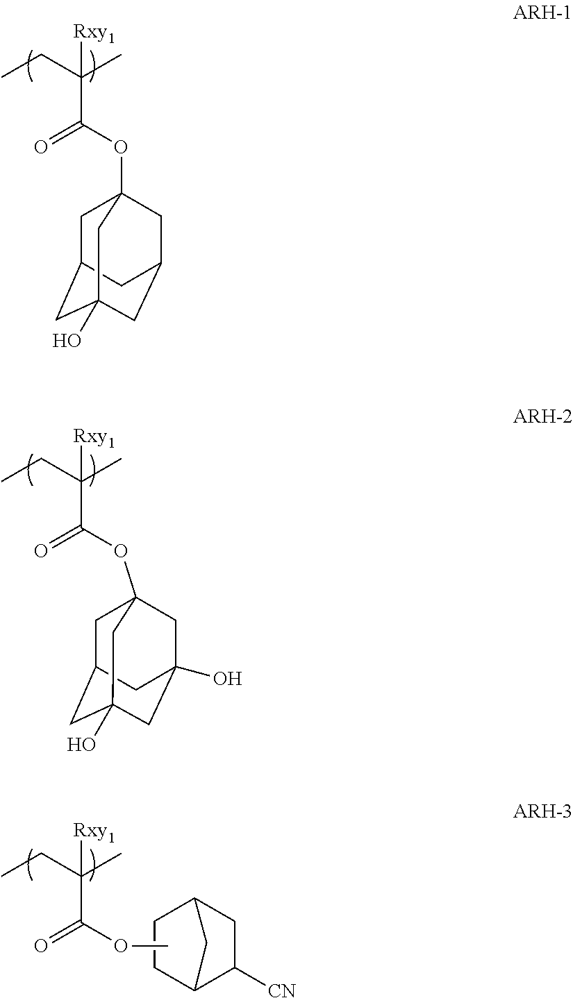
C1C2CC3(O)CC(CC1(OC(C(C)(CC)[Rxy1])=O)C3)C2.C1C2CC3(O)CC(O)(CC1(OC(C(C)(CC)[Rxy1])=O)C3)C2.O(C(C(C)(CC)[Rxy1])=O)C.C1CC2C([CN])CC1C2
